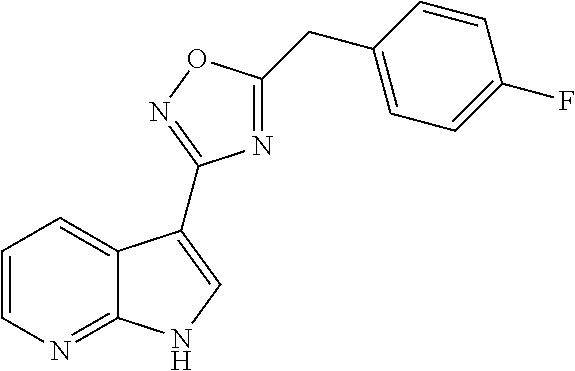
C1=CN=C2C(=C1)C(C1=NOC(CC3=CC=C(F)C=C3)=N1)=CN2
